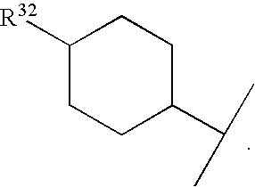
C1([R32])CCC(C(C)C)CC1
